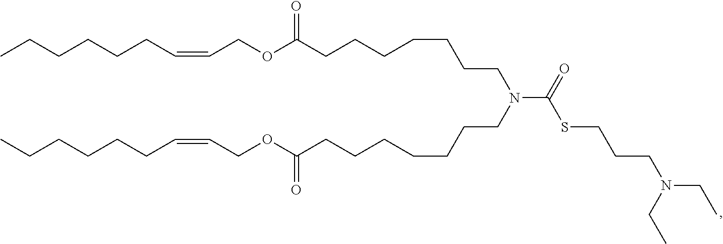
C(CCCCCCC(OCC=CCCCCCC)=O)N(CCCCCCCC(OCC=CCCCCCC)=O)C(=O)SCCCN(CC)CC
